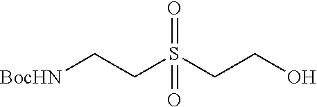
[BocHN]CCS(CCO)(=O)=O
